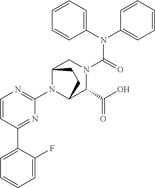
C1(N2C3C(C(=O)O)N(C(N(C4=CC=CC=C4)C4=CC=CC=C4)=O)CC2CC3)=NC=CC(C2=CC=CC=C2F)=N1
